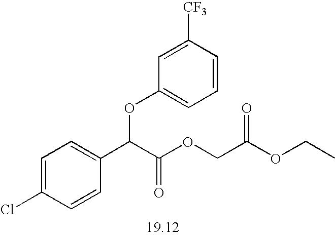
C1=C(Cl)C=CC(C(C(OCC(OCC)=O)=O)OC2=CC=CC([CF3])=C2)=C1
